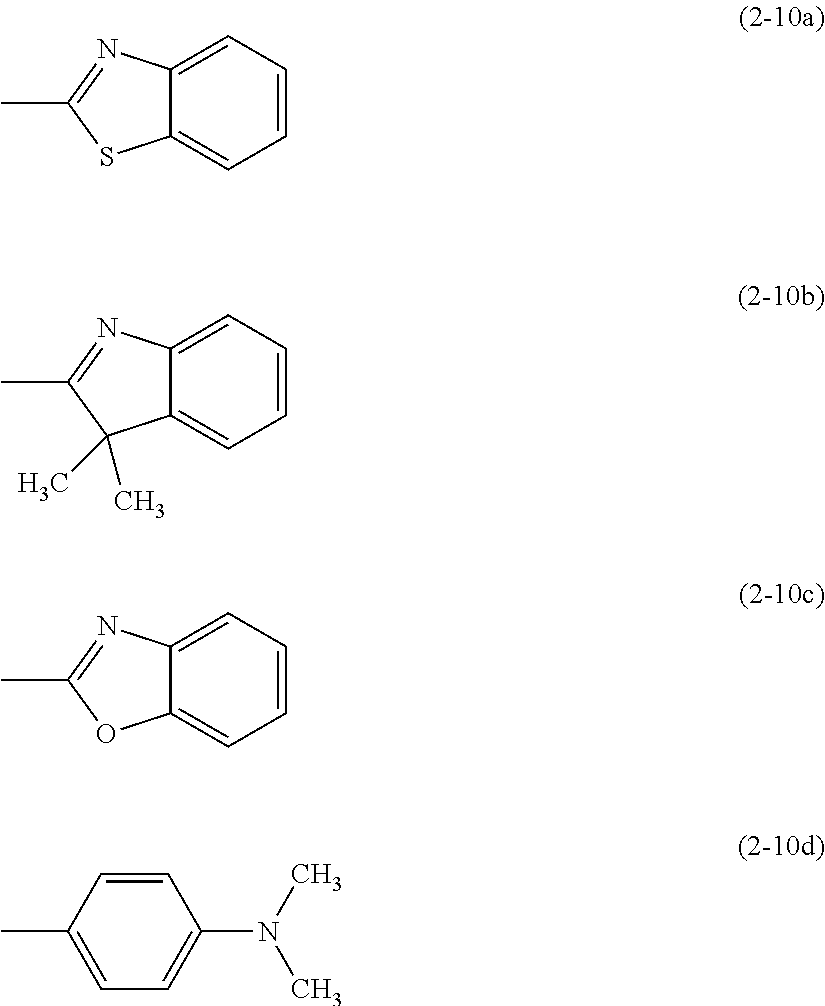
C1=CC=C2C(=C1)SC(C)=N2.C1=CC=C2C(=C1)C(C)(C)C(C)=N2.C1=CC=C2C(=C1)OC(C)=N2.CC1=CC=C(N(C)C)C=C1
